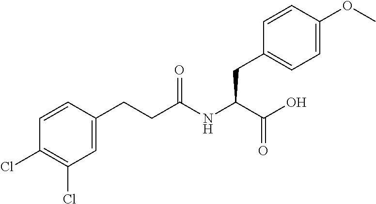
C(C(NC(CCC1=CC(Cl)=C(Cl)C=C1)=O)C(O)=O)C1=CC=C(OC)C=C1
